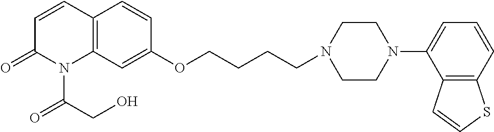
C12=C(C=C(OCCCCN3CCN(C4=CC=CC5=C4C=CS5)CC3)C=C1)N(C(CO)=O)C(=O)C=C2
